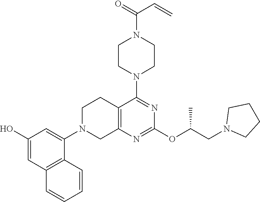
C1(O)=CC2=C(C(N3CC4=C(CC3)C(N3CCN(C(=O)C=C)CC3)=NC(OC(CN3CCCC3)C)=N4)=C1)C=CC=C2
